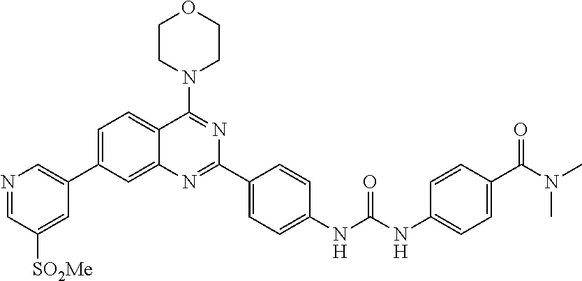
C1=C(C2=CN=CC([SO2Me])=C2)C=C2C(=C1)C(N1CCOCC1)=NC(C1=CC=C(NC(NC3=CC=C(C(N(C)C)=O)C=C3)=O)C=C1)=N2
